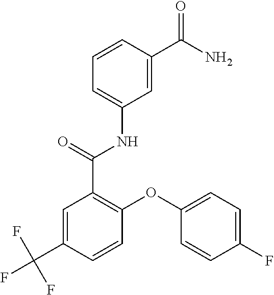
C1(OC2=C(C(=O)NC3=CC=CC(C(=O)N)=C3)C=C(C(F)(F)F)C=C2)=CC=C(F)C=C1
